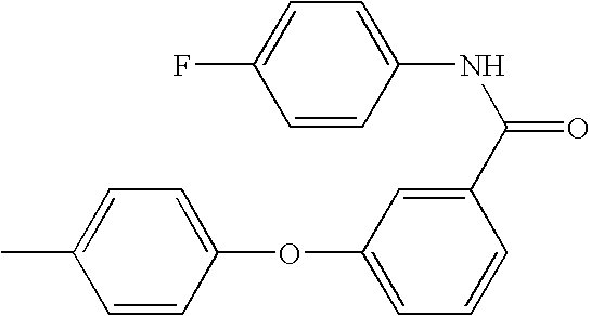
CC1=CC=C(OC2=CC=CC(C(NC3=CC=C(F)C=C3)=O)=C2)C=C1
